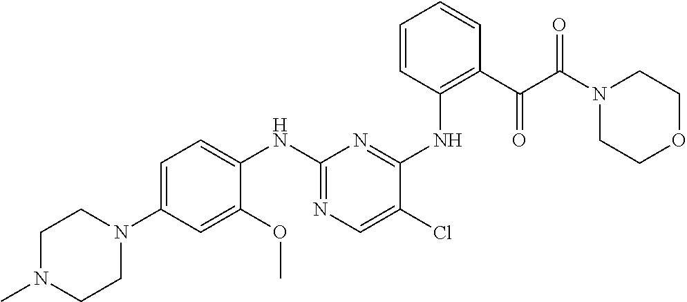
C1N(C)CCN(C2=CC=C(NC3=NC=C(Cl)C(NC4=C(C(C(N5CCOCC5)=O)=O)C=CC=C4)=N3)C(OC)=C2)C1
